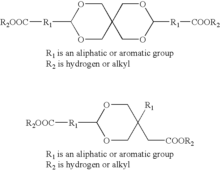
C1([R1][R2OOC])OCC2(CO1)COC([R1][COOR2])OC2.C1([R1][R2OOC])OCC(C[COOR2])([R1])CO1
